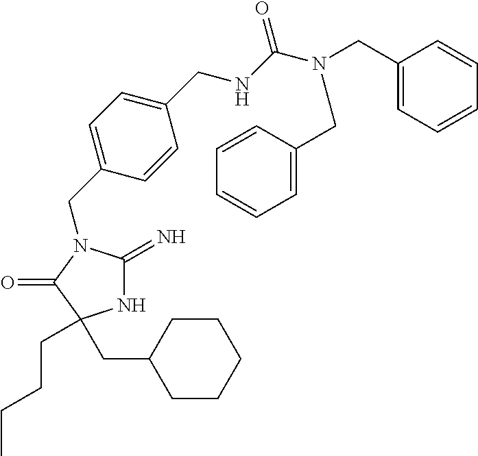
N1C(=N)N(CC2=CC=C(CNC(N(CC3=CC=CC=C3)CC3=CC=CC=C3)=O)C=C2)C(=O)C1(CCCC)CC1CCCCC1
